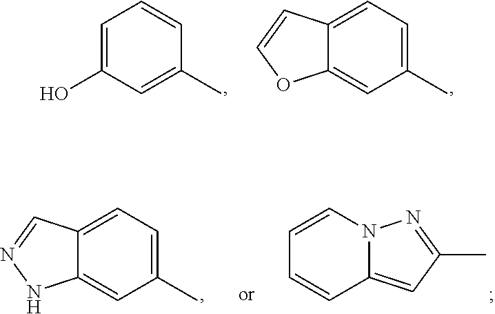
C12=CC=C(C)C=C1OC=C2.C1=C(O)C=C(C)C=C1.C12=CC=C(C)C=C1NN=C2.C1=CN2C(=CC(C)=N2)C=C1
